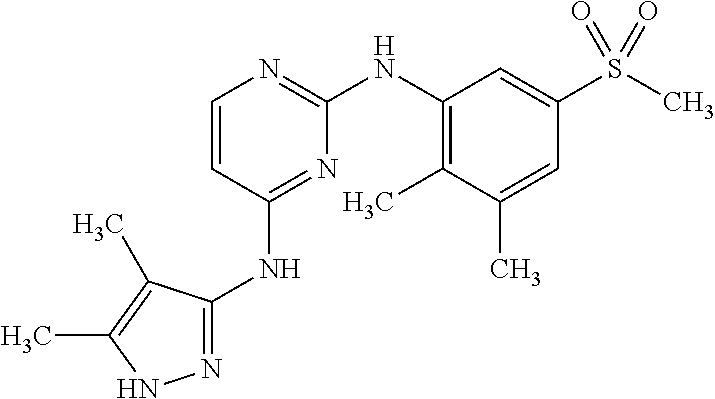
C1=CC(NC2=NNC(C)=C2C)=NC(NC2=C(C)C(C)=CC(S(C)(=O)=O)=C2)=N1
